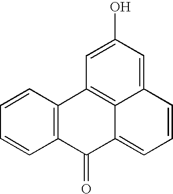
C1=CC2=C(C=C1)C(=O)C1=CC=CC3=CC(O)=CC2=C13
